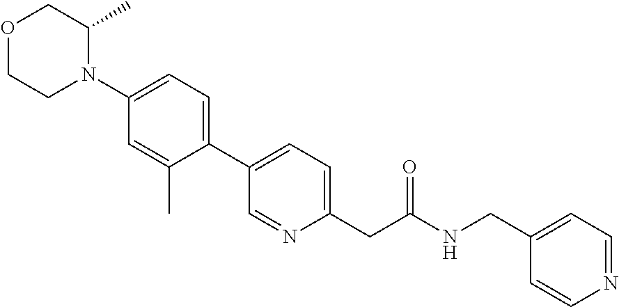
O1CCN(C2=CC=C(C3=CC=C(CC(NCC4=CC=NC=C4)=O)N=C3)C(C)=C2)C(C)C1
